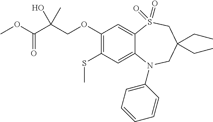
C1(OCC(C(OC)=O)(C)O)=C(SC)C=C2C(=C1)S(=O)(=O)CC(CC)(CC)CN2C1=CC=CC=C1
